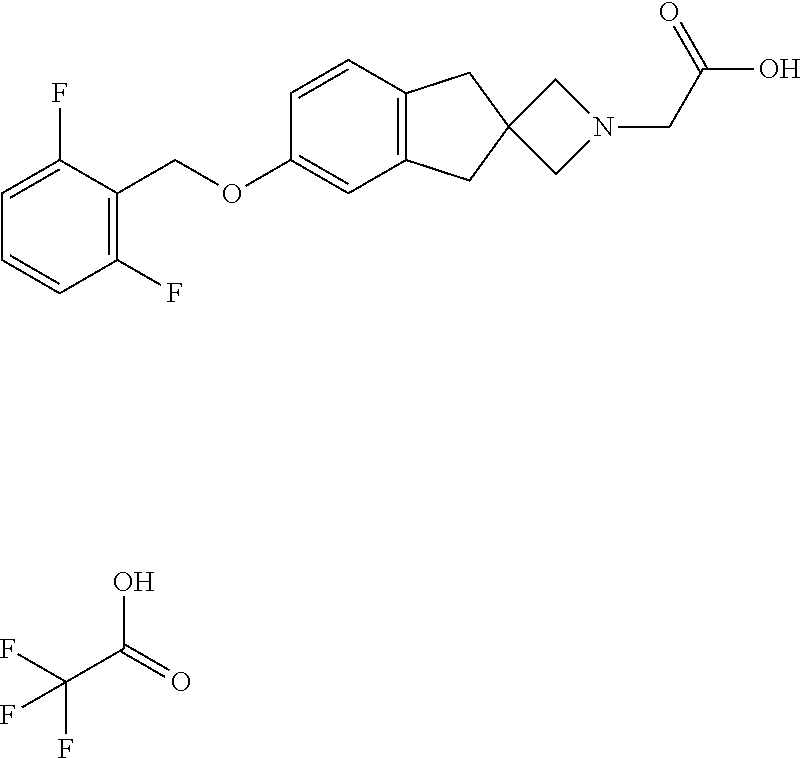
C1=C(F)C(COC2=CC3=C(C=C2)CC2(C3)CN(CC(O)=O)C2)=C(F)C=C1.OC(=O)C(F)(F)F
